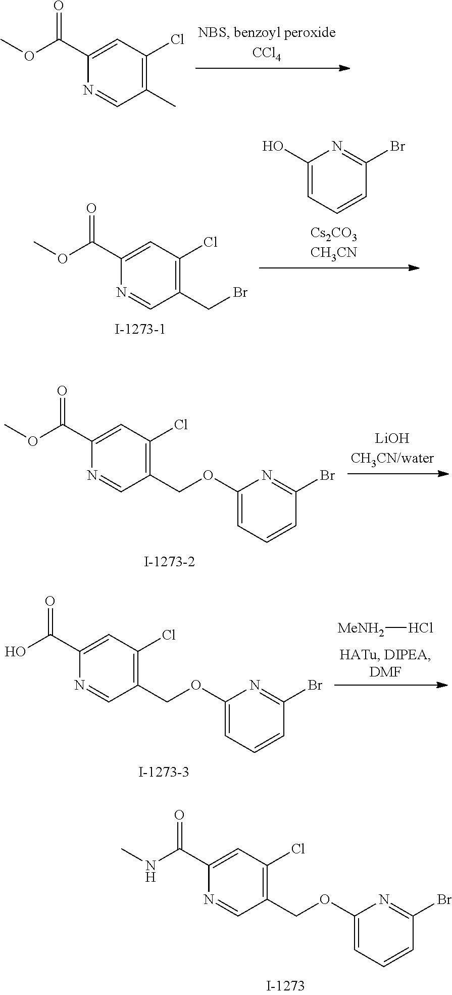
C1(C)=C(Cl)C=C(C(=O)OC)N=C1.C1(CBr)=C(Cl)C=C(C(=O)OC)N=C1.C1(O)=CC=CC(Br)=N1.C1(COC2=CC=CC(Br)=N2)=C(Cl)C=C(C(=O)OC)N=C1.C1(COC2=CC=CC(Br)=N2)=C(Cl)C=C(C(=O)O)N=C1.[MeNH2]Cl.C1(COC2=CC=CC(Br)=N2)=C(Cl)C=C(C(=O)NC)N=C1
